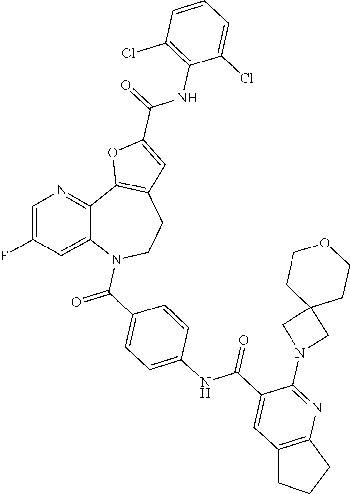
C1=C(F)C=C2C(=N1)C1=C(CCN2C(=O)C2=CC=C(NC(C3=CC4=C(N=C3N3CC5(C3)CCOCC5)CCC4)=O)C=C2)C=C(C(=O)NC2=C(Cl)C=CC=C2Cl)O1
